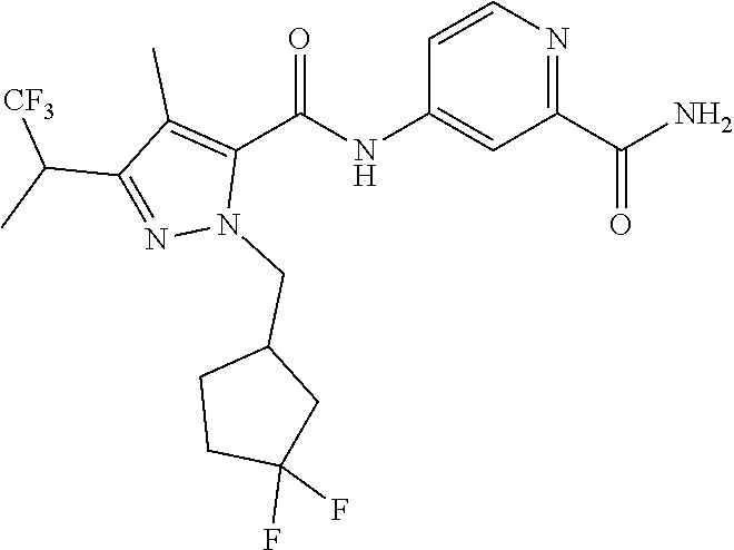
C1=CN=C(C(N)=O)C=C1NC(C1=C(C)C(C(C)[CF3])=NN1CC1CCC(F)(F)C1)=O
